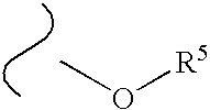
CO[R5]
